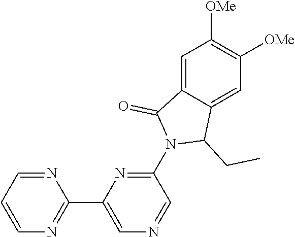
C1=C2C(=CC([OMe])=C1[OMe])C(CC)N(C1=NC(C3=NC=CC=N3)=CN=C1)C2=O
